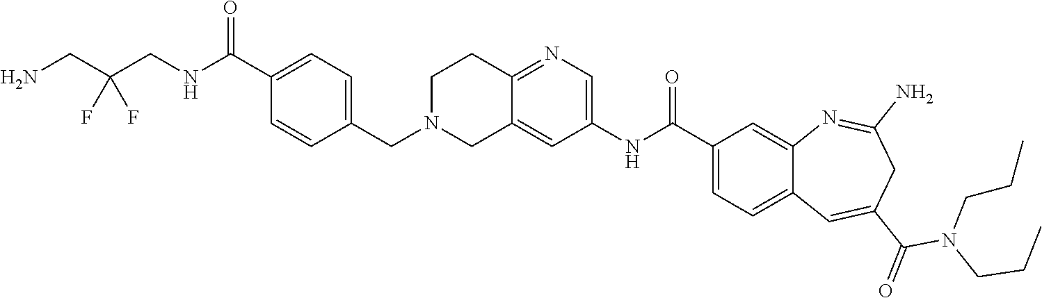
C1=C2C(=NC=C1NC(C1=CC=C3C(=C1)N=C(N)CC(C(=O)N(CCC)CCC)=C3)=O)CCN(CC1=CC=C(C(NCC(CN)(F)F)=O)C=C1)C2
